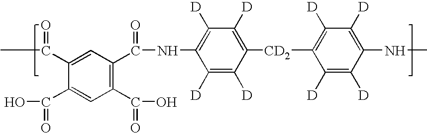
C1([D])=C(NC(C2=C(C(=O)O)C=C(C(=O)O)C(C(=O)C)=C2)=O)C([D])=C([D])C([CD2]C2=C([D])C([D])=C(NC)C([D])=C2[D])=C1[D]
